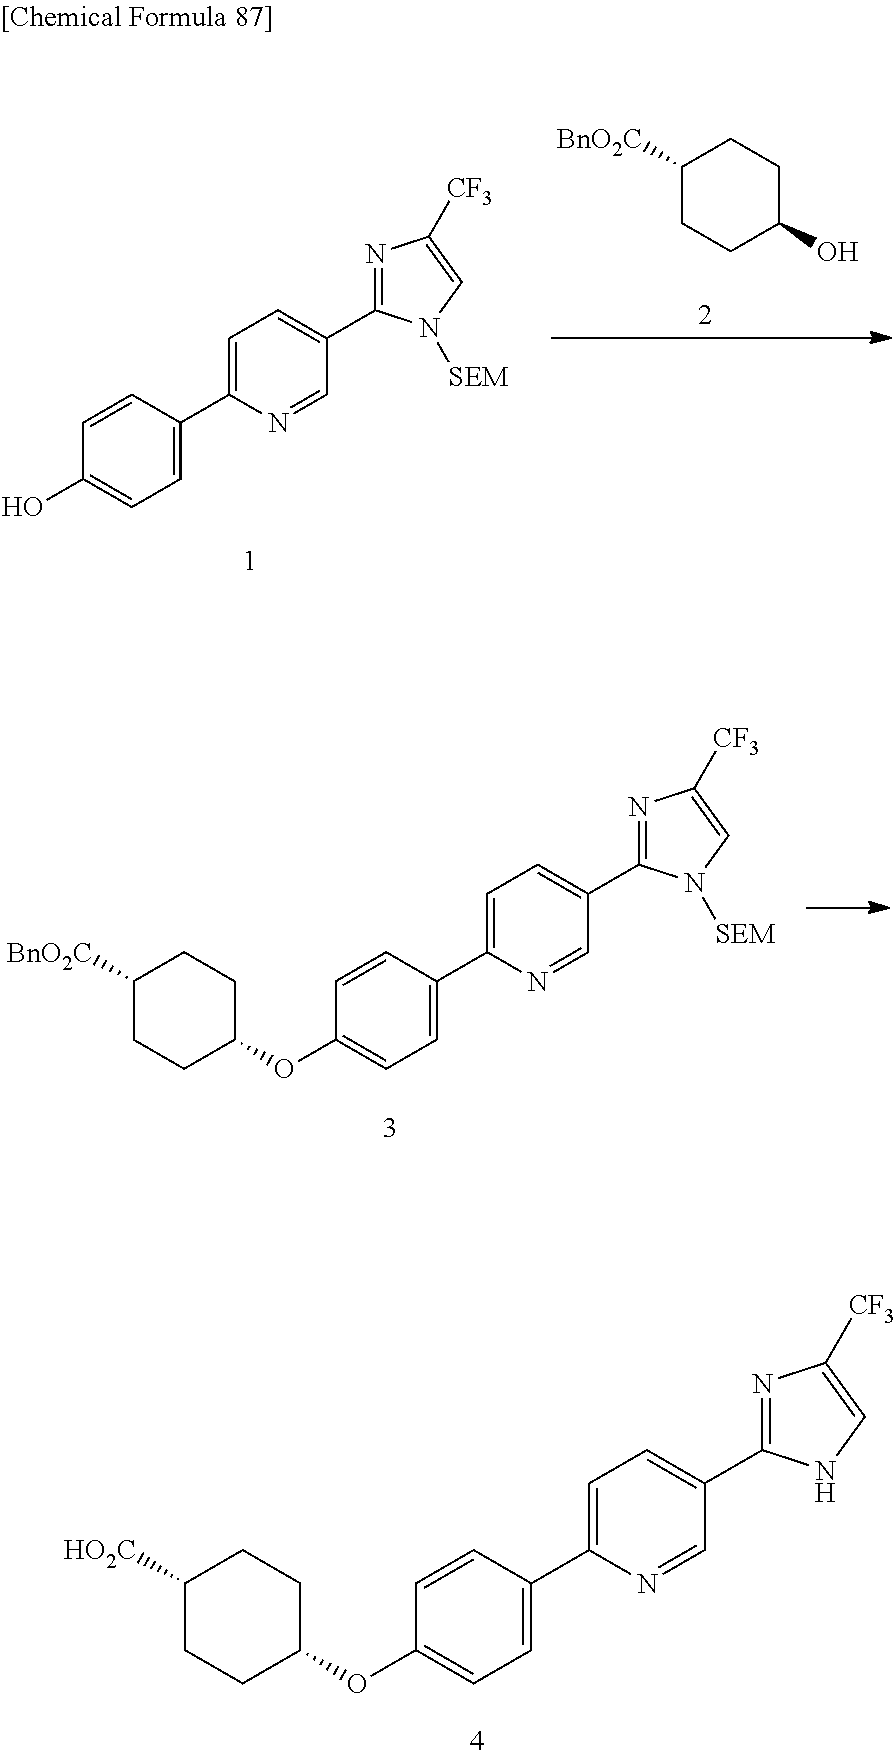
C1=C(C2=CC=C(C3=NC([CF3])=CN3)C=N2)C=CC(OC2CCC([HO2C])CC2)=C1.C1=C(C2=CC=C(C3=NC([CF3])=CN3[SEM])C=N2)C=CC(O)=C1.C1([BnO2C])CCC(O)CC1.C1=C(C2=CC=C(C3=NC([CF3])=CN3[SEM])C=N2)C=CC(OC2CCC([BnO2C])CC2)=C1
